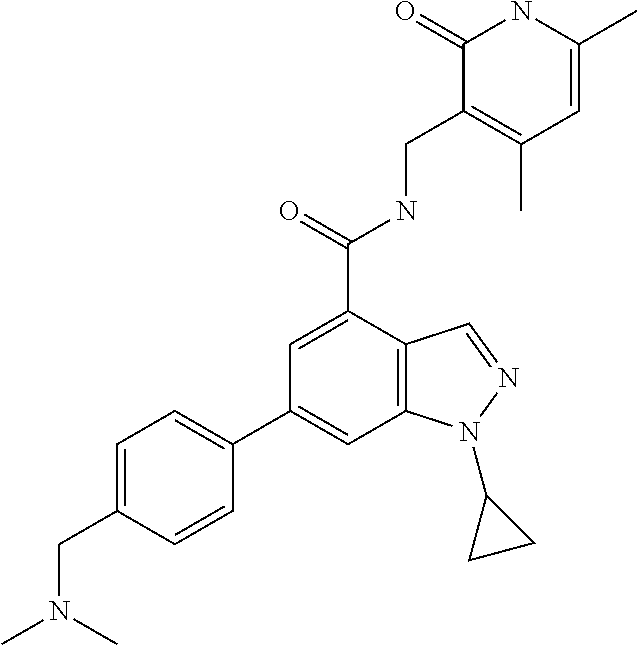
C1(C2=CC=C(CN(C)C)C=C2)=CC2=C(C(C(=O)NCC3=C(C)C=C(C)NC3=O)=C1)C=NN2C1CC1
